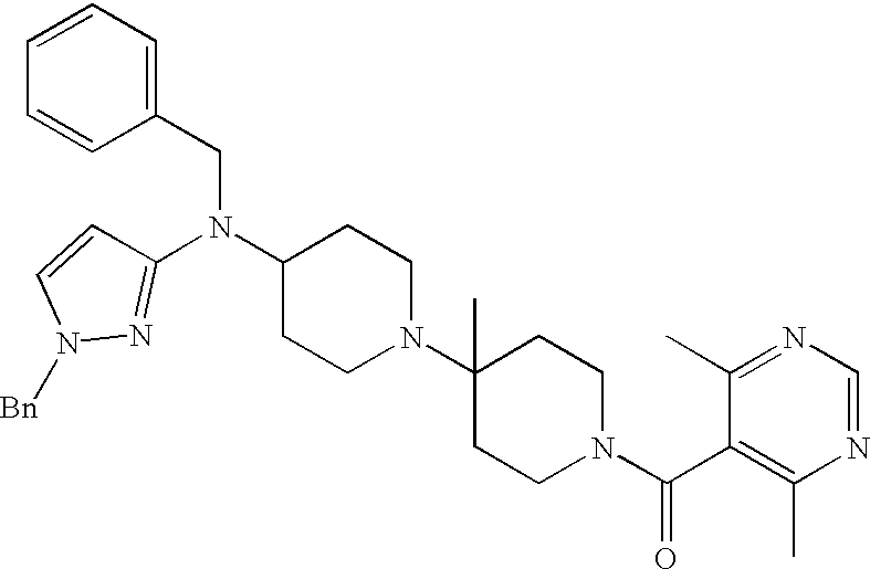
C1=CC(CN(C2CCN(C3(C)CCN(C(C4=C(C)N=CN=C4C)=O)CC3)CC2)C2=NN([Bn])C=C2)=CC=C1
